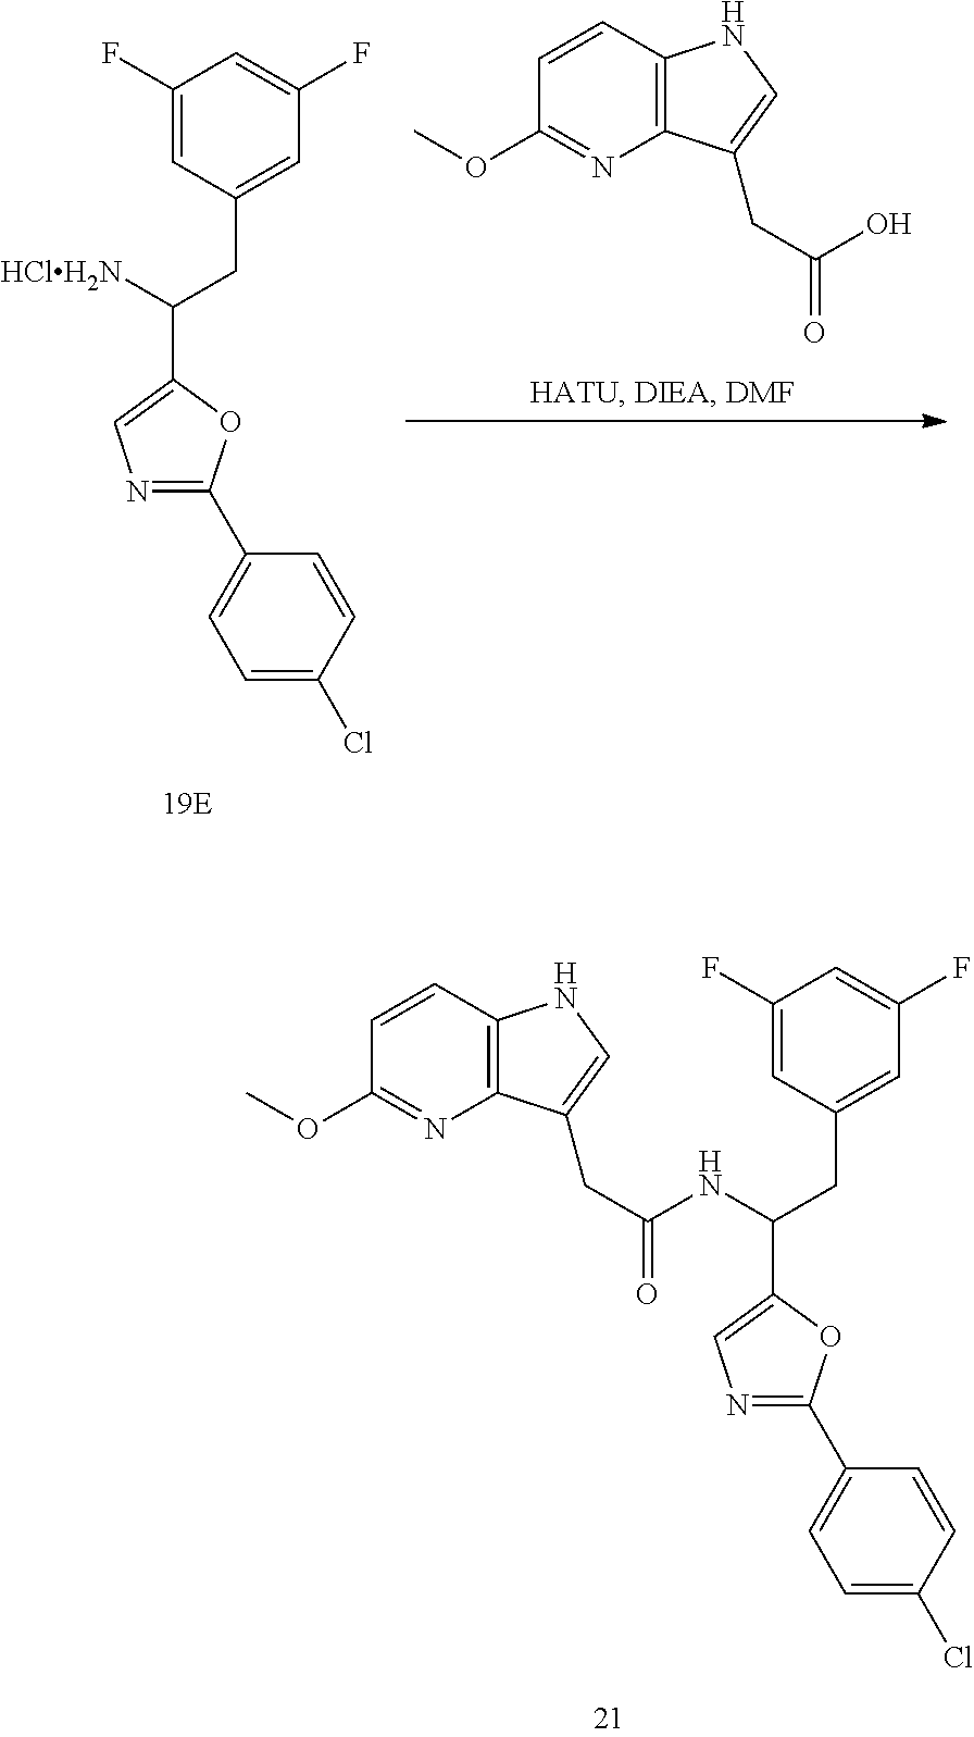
C1=CC2=C(N=C1OC)C(CC(=O)O)=CN2.[HClH2N]C(C1=CN=C(C2=CC=C(Cl)C=C2)O1)CC1=CC(F)=CC(F)=C1.C(C1=CN=C(C2=CC=C(Cl)C=C2)O1)(CC1=CC(F)=CC(F)=C1)NC(=O)CC1=CNC2=C1N=C(OC)C=C2
